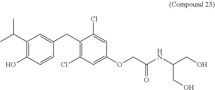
C1(O)=C(C(C)C)C=C(CC2=C(Cl)C=C(OCC(NC(CO)CO)=O)C=C2Cl)C=C1
